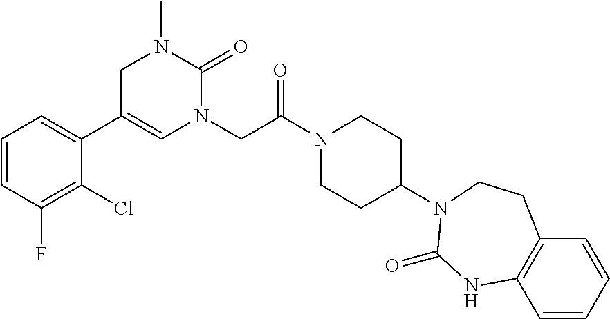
C1=CC(F)=C(Cl)C(C2=CN(CC(N3CCC(N4CCC5=C(C=CC=C5)NC4=O)CC3)=O)C(=O)N(C)C2)=C1
